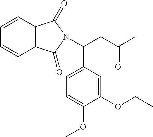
C1=CC2=C(C=C1)C(=O)N(C(C1=CC=C(OC)C(OCC)=C1)CC(C)=O)C2=O
